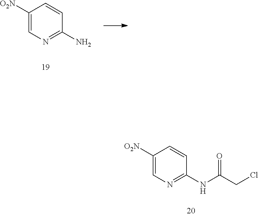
C1([O2N])=CN=C(N)C=C1.C1([O2N])=CN=C(NC(CCl)=O)C=C1
